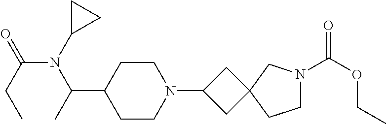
C1CN(C2CC3(C2)CCN(C(OCC)=O)C3)CCC1C(N(C(CC)=O)C1CC1)C
